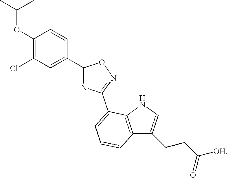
C1(OC(C)C)=C(Cl)C=C(C2=NC(C3=CC=CC4=C3NC=C4CCC([OH])=O)=NO2)C=C1
